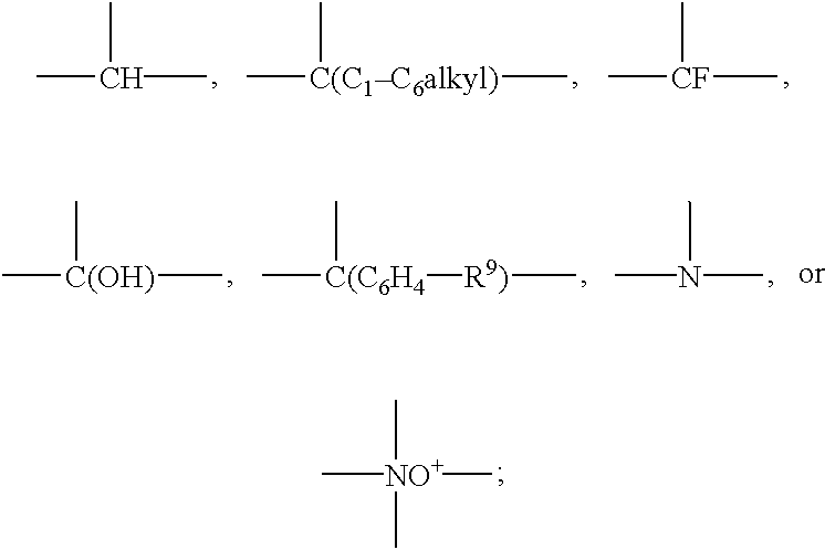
C[NO+](C)(C)C.CC(C)C.C[C(C1C6alkyl)](C)C.C[CF](C)C.C[C(OH)](C)C.C[C(C6H4](C)[R9)]C.CN(C)C
